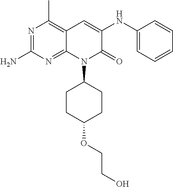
N1=C(N)N=C2C(=C1C)C=C(NC1=CC=CC=C1)C(=O)N2C1CCC(OCCO)CC1
